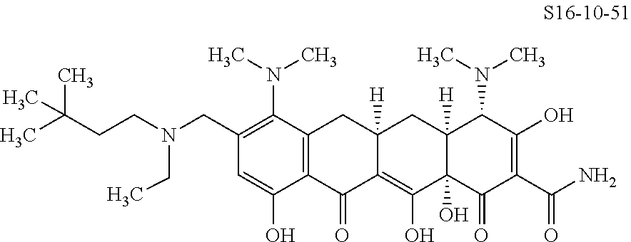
C12=C(C(N(C)C)=C(CN(CCC(C)(C)C)CC)C=C1O)CC1([H])C(=C(O)C3(O)C([H])(C1)C(N(C)C)C(O)=C(C(N)=O)C3=O)C2=O
